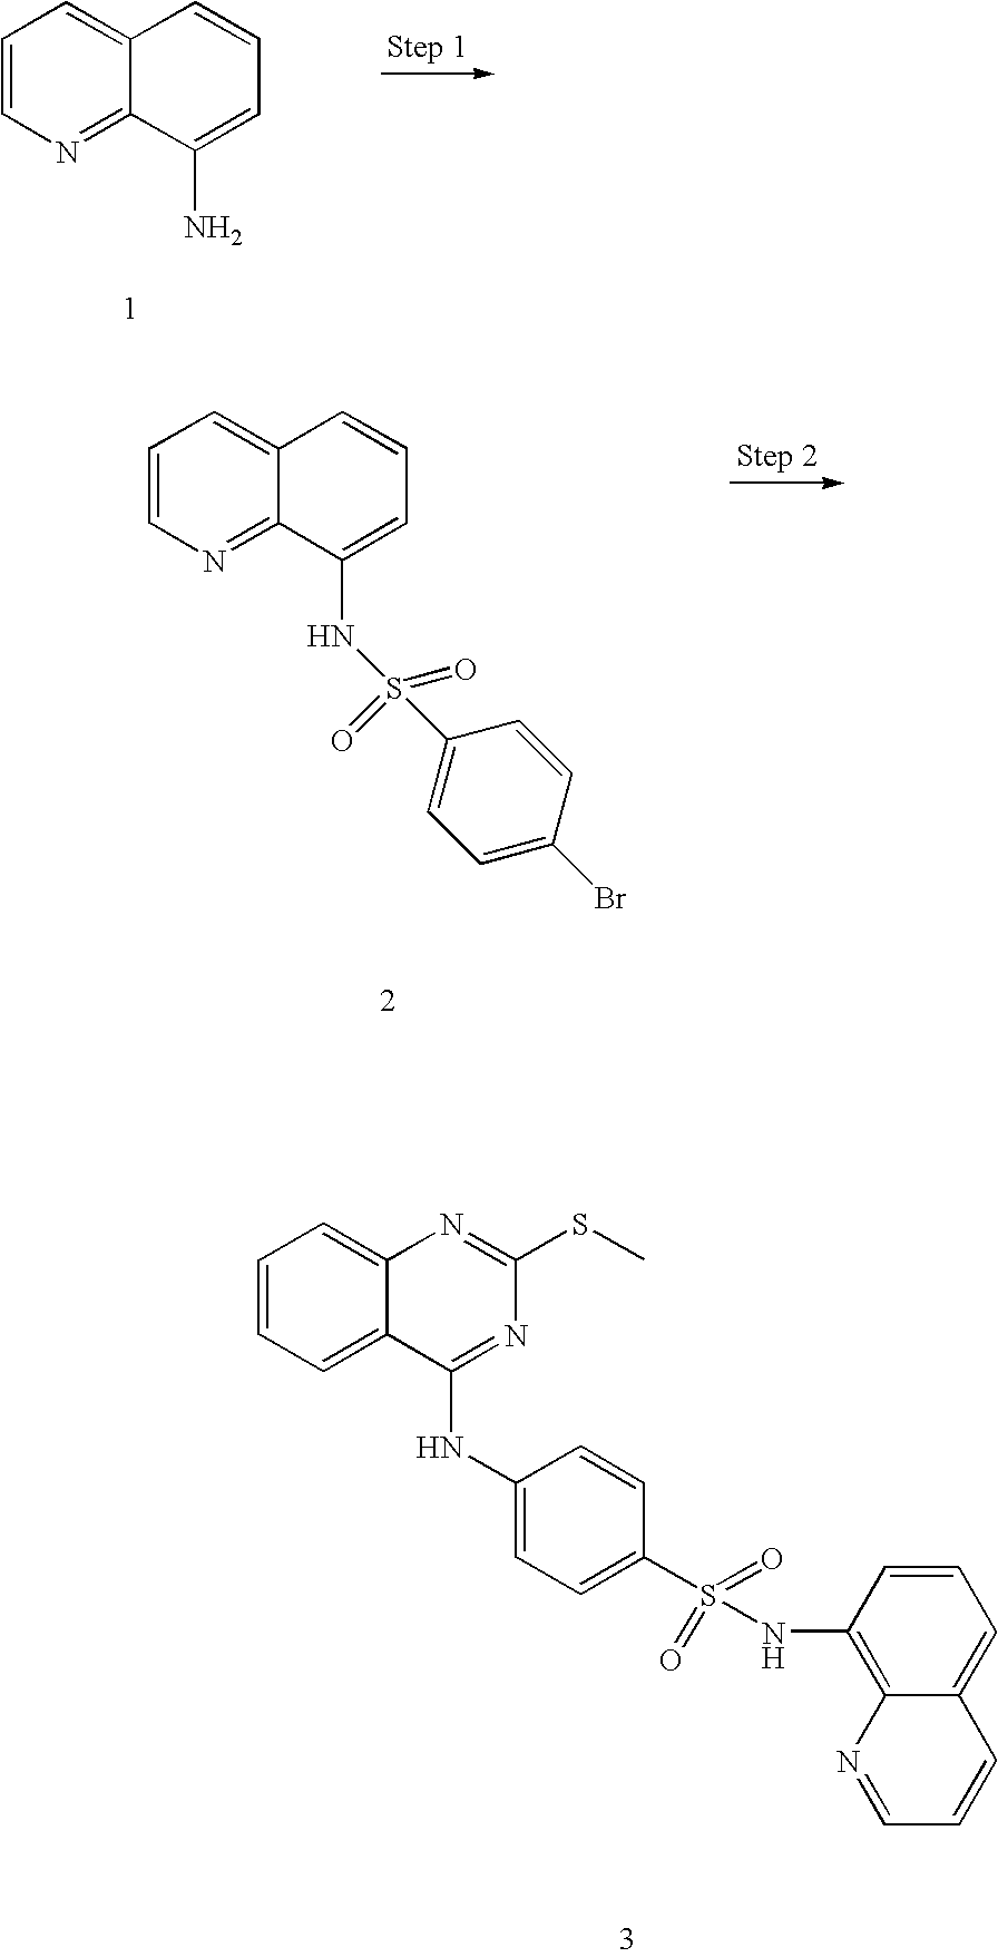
C1=CN=C2C(=C1)C=CC=C2N.C1=CN=C2C(=C1)C=CC=C2NS(=O)(C1=CC=C(Br)C=C1)=O.C1=CC=C2C(=C1)N=C(SC)N=C2NC1=CC=C(S(NC2=C3C(=CC=C2)C=CC=N3)(=O)=O)C=C1
